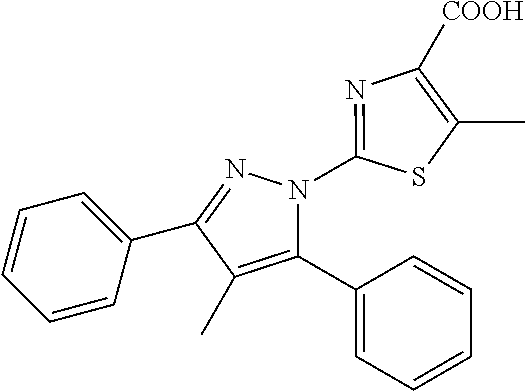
C1=CC=C(C2=NN(C3=NC([COOH])=C(C)S3)C(C3=CC=CC=C3)=C2C)C=C1
